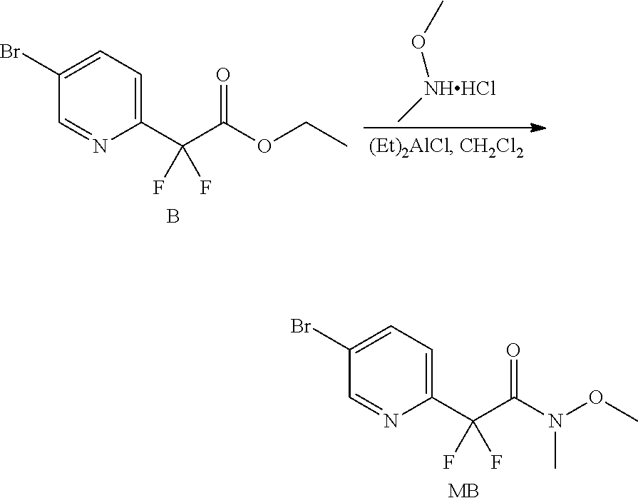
C1(Br)=CC=C(C(C(=O)N(OC)C)(F)F)N=C1.[MB].C1(Br)=CC=C(C(C(=O)OCC)(F)F)N=C1.B.CO[NHHCl]C
